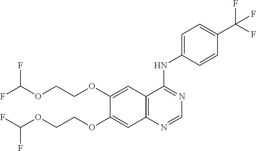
FC(OCCOC1=CC2=C(C=C1OCCOC(F)F)N=CN=C2NC1=CC=C(C(F)(F)F)C=C1)F
